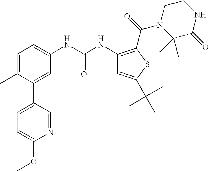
C1=C(C)C(C2=CC=C(OC)N=C2)=CC(NC(NC2=C(C(=O)N3C(C)(C)C(=O)NCC3)SC(C(C)(C)C)=C2)=O)=C1
